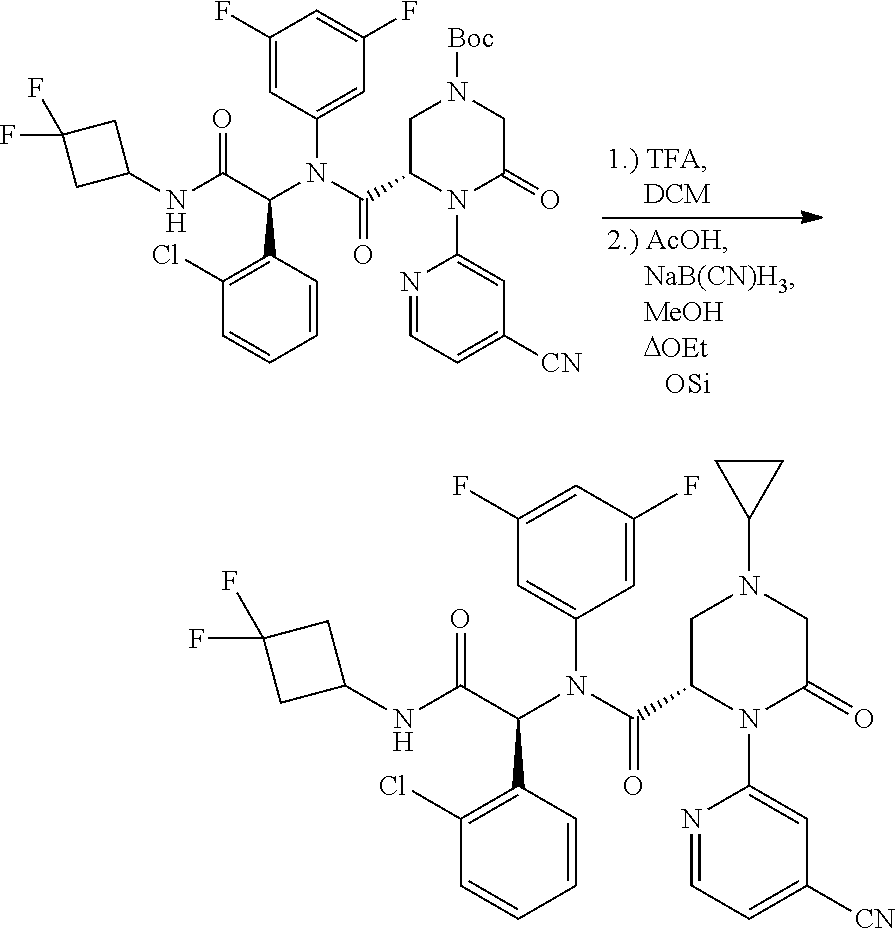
C1C(C(N(C(C(NC2CC(F)(F)C2)=O)C2=C(Cl)C=CC=C2)C2=CC(F)=CC(F)=C2)=O)N(C2=CC([CN])=CC=N2)C(=O)CN1[Boc].C1C(C(N(C(C(NC2CC(F)(F)C2)=O)C2=C(Cl)C=CC=C2)C2=CC(F)=CC(F)=C2)=O)N(C2=CC([CN])=CC=N2)C(=O)CN1C1CC1
